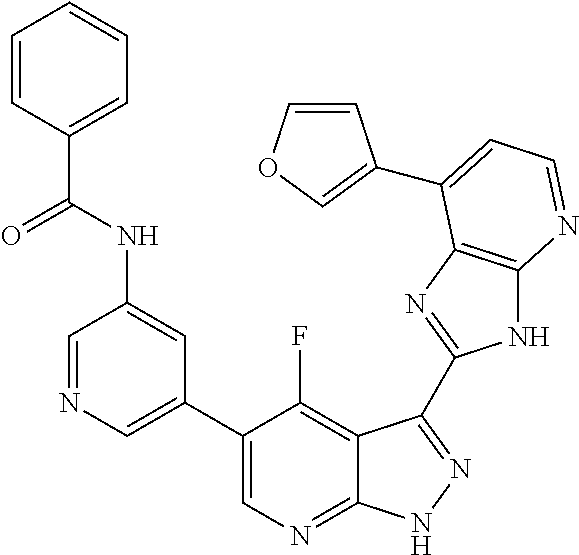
C1=NC=C(C2=CN=C3C(=C2F)C(C2=NC4=C(N2)N=CC=C4C2=COC=C2)=NN3)C=C1NC(C1=CC=CC=C1)=O
